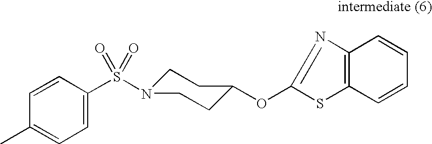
C1=CC(S(N2CCC(OC3=NC4=C(S3)C=CC=C4)CC2)(=O)=O)=CC=C1C
